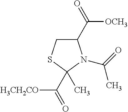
C1(C(=O)[OCH3])CSC(C)(C([H3CH2CO])=O)N1C(=O)C
